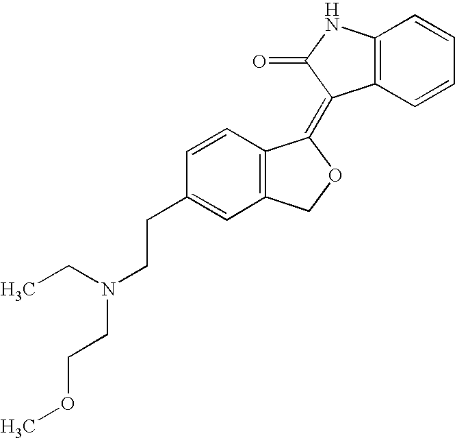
C12=C(C=CC=C1)C(=C1C3=C(CO1)C=C(CCN(CC)CCOC)C=C3)C(=O)N2
